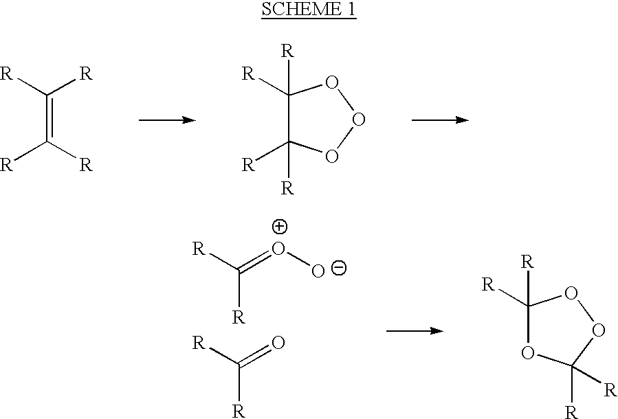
C(=C([R])[R])([R])[R].C1([R])([R])C([R])([R])OOO1.C1([R])([R])OC([R])([R])OO1.[R]C(=[O+][O-])[R].[R]C(=O)[R]
